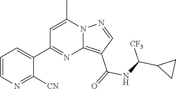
C12=C(C(=O)NC(C3CC3)[CF3])C=NN1C(C)=CC(C1=CC=CN=C1[CN])=N2
